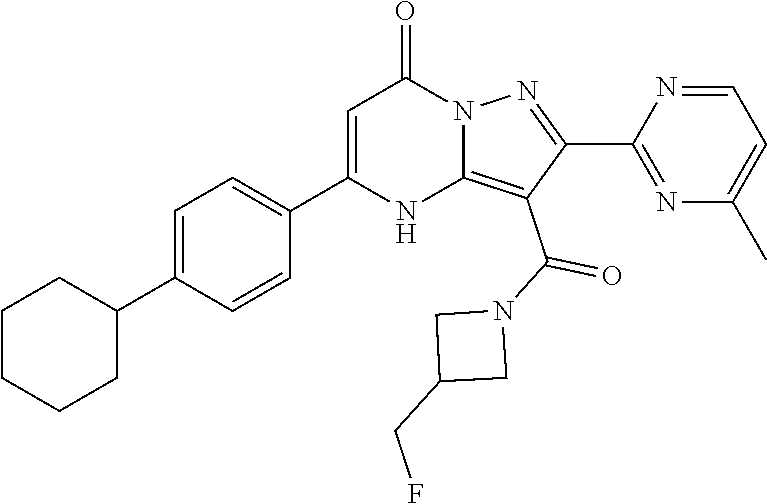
C1CCCC(C2=CC=C(C3=CC(=O)N4C(=C(C(N5CC(CF)C5)=O)C(C5=NC(C)=CC=N5)=N4)N3)C=C2)C1
